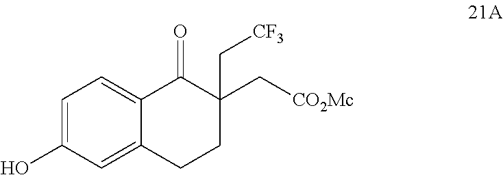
OC1=CC=C2C(=C1)CCC(C[CO2Mc])(C[CF3])C2=O
